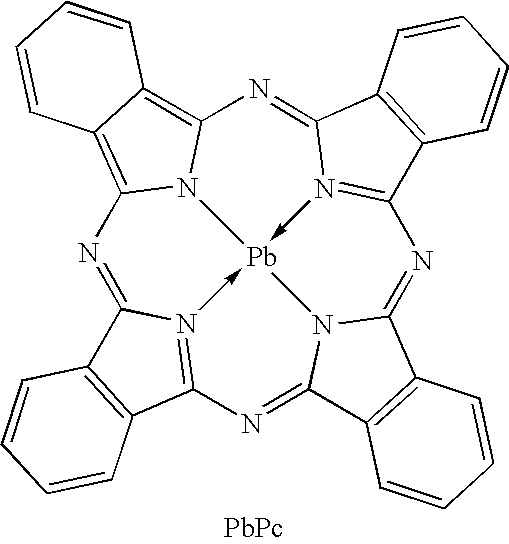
N1=C2N3->[Pb]45-N6=C(C7=C(C6=NC6=C8C(=C1N64)C=CC=C8)C=CC=C7)N=C1N5C(=NC=3C3=C2C=CC=C3)C2=C1C=CC=C2
